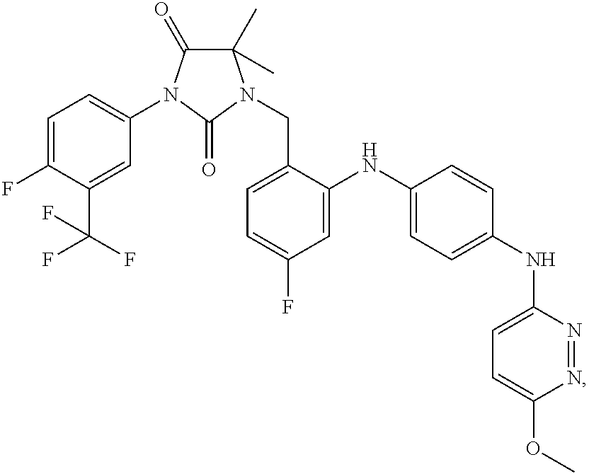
C1=C(F)C(C(F)(F)F)=CC(N2C(=O)C(C)(C)N(CC3=CC=C(F)C=C3NC3=CC=C(NC4=CC=C(OC)N=N4)C=C3)C2=O)=C1
